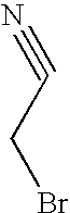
BrCC#N
